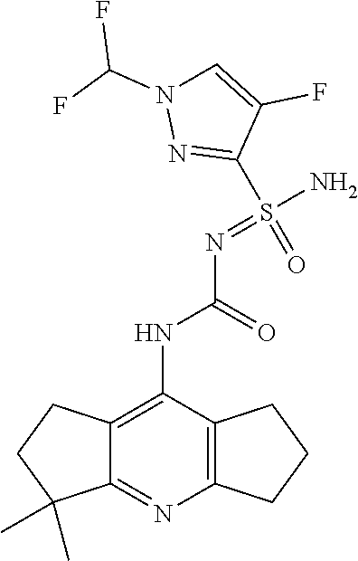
FC(F)N1N=C(S(=O)(=NC(NC2=C3CCC(C)(C)C3=NC3=C2CCC3)=O)N)C(F)=C1
